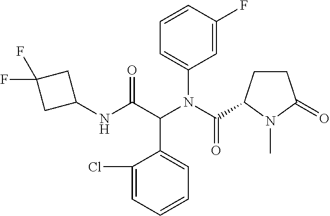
C1=CC(F)=CC(N(C(=O)C2CCC(=O)N2C)C(C(NC2CC(F)(F)C2)=O)C2=CC=CC=C2Cl)=C1
